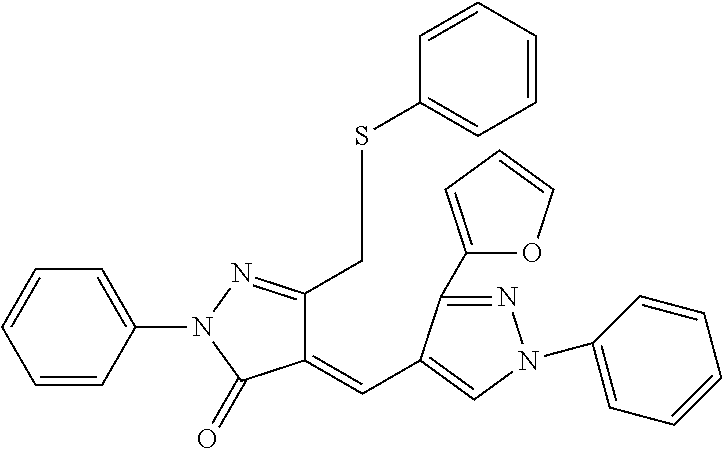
C1=CC(N2N=C(CSC3=CC=CC=C3)C(=CC3=CN(C4=CC=CC=C4)N=C3C3=CC=CO3)C2=O)=CC=C1
